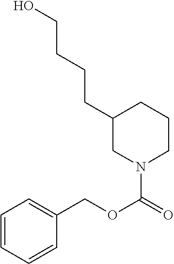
C1=CC=CC(COC(=O)N2CCCC(CCCCO)C2)=C1
